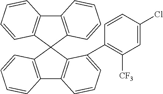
C12=C(C3(C4=C1C=CC=C4C1=C([CF3])C=C(Cl)C=C1)C1=C(C4=C3C=CC=C4)C=CC=C1)C=CC=C2
